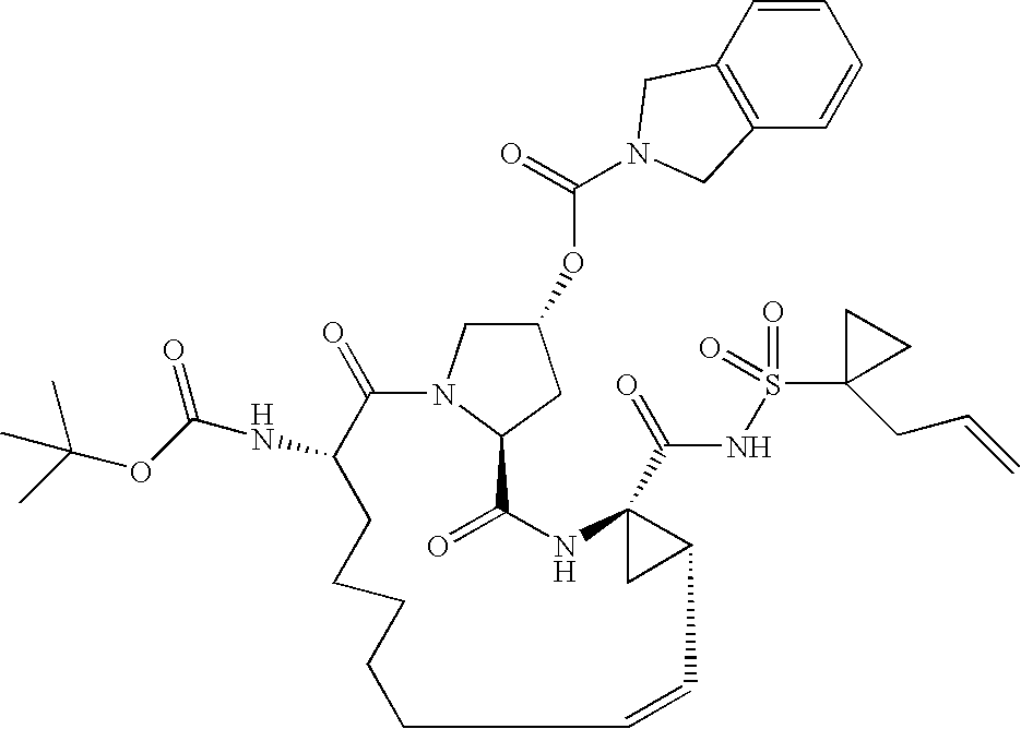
C1=CC2=C(C=C1)CN(C(=O)OC1CN3C(C1)C(=O)NC1(C(=O)NS(=O)(=O)C4(CC=C)CC4)CC1C=CCCCCCC(NC(=O)OC(C)(C)C)C3=O)C2
